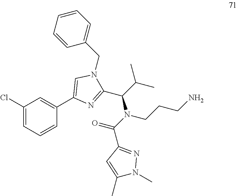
C1(Cl)=CC=CC(C2=CN(CC3=CC=CC=C3)C(C(C(C)C)N(CCCN)C(C3=NN(C)C(C)=C3)=O)=N2)=C1
